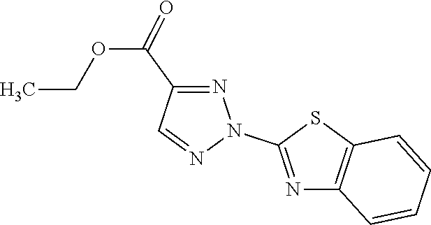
N1=C(C(OCC)=O)C=NN1C1=NC2=C(S1)C=CC=C2
